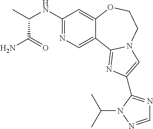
C1(NC(C)C(=O)N)=NC=C2C(=C1)OCCN1C2=NC(C2=NC=NN2C(C)C)=C1
